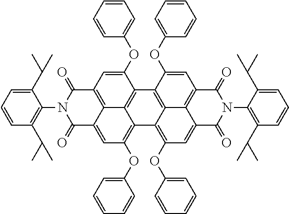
C12=C3C(=CC(OC4=CC=CC=C4)=C4C3=C(C(OC3=CC=CC=C3)=C1)C1=C3C4=C(OC4=CC=CC=C4)C=C4C3=C(C=C1OC1=CC=CC=C1)C(=O)N(C1=C(C(C)C)C=CC=C1C(C)C)C4=O)C(=O)N(C1=C(C(C)C)C=CC=C1C(C)C)C2=O
